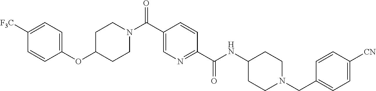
C1(OC2=CC=C([F3C])C=C2)CCN(C(C2=CN=C(C(NC3CCN(CC4=CC=C([CN])C=C4)CC3)=O)C=C2)=O)CC1
